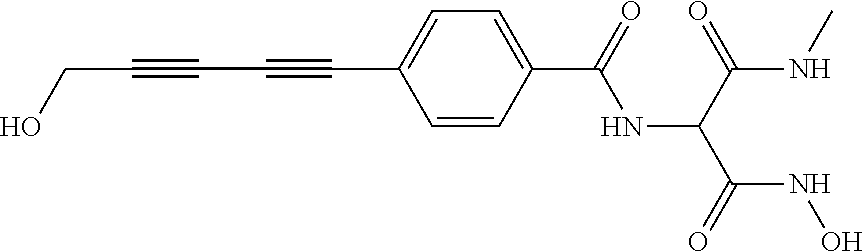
C(C#CC#CC1=CC=C(C(=O)NC(C(NC)=O)C(=O)NO)C=C1)O
